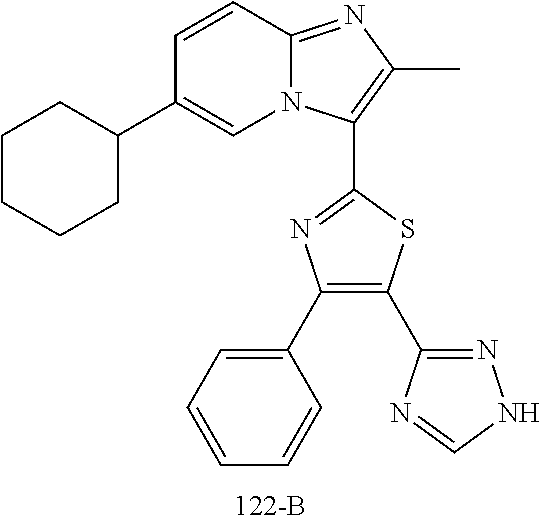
C1(C2=NNC=N2)=C(C2=CC=CC=C2)N=C(C2=C(C)N=C3N2C=C(C2CCCCC2)C=C3)S1
